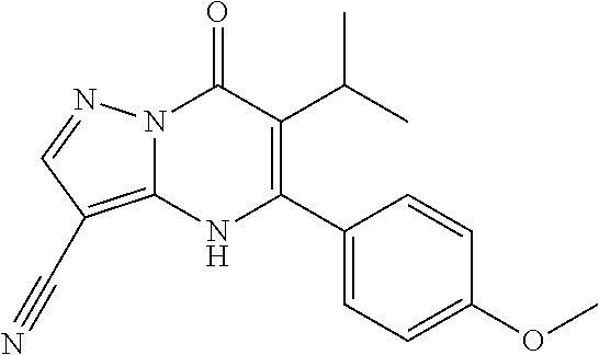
N12C(=C(C#N)C=N1)NC(C1=CC=C(OC)C=C1)=C(C(C)C)C2=O
